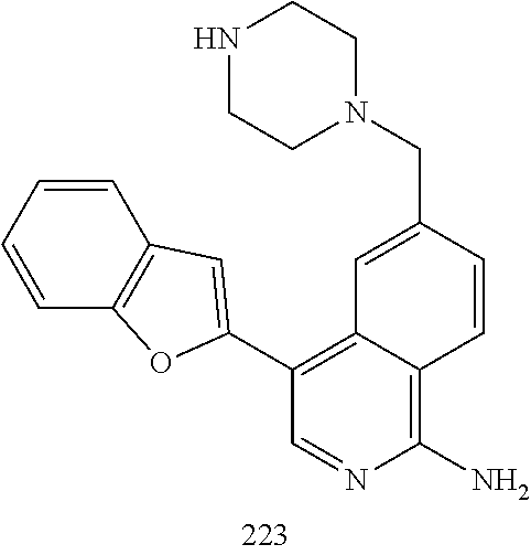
N1(CC2=CC3=C(C4=CC5=C(O4)C=CC=C5)C=NC(N)=C3C=C2)CCNCC1
